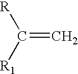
[R]C([R1])=C
